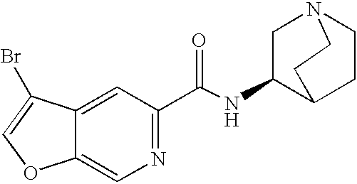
C12=CN=C(C(NC3CN4CCC3CC4)=O)C=C1C(Br)=CO2
